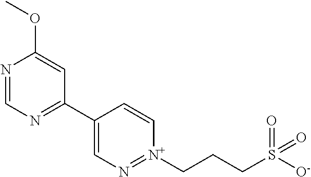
N1=CN=C(C2=CN=[N+](CCCS(=O)([O-])=O)C=C2)C=C1OC
